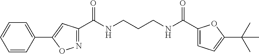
C1(C(NCCCNC(C2=NOC(C3=CC=CC=C3)=C2)=O)=O)=CC=C(C(C)(C)C)O1
